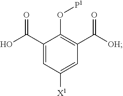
C1(C(O)=O)=CC([X1])=CC(C([OH])=O)=C1O[P1]
